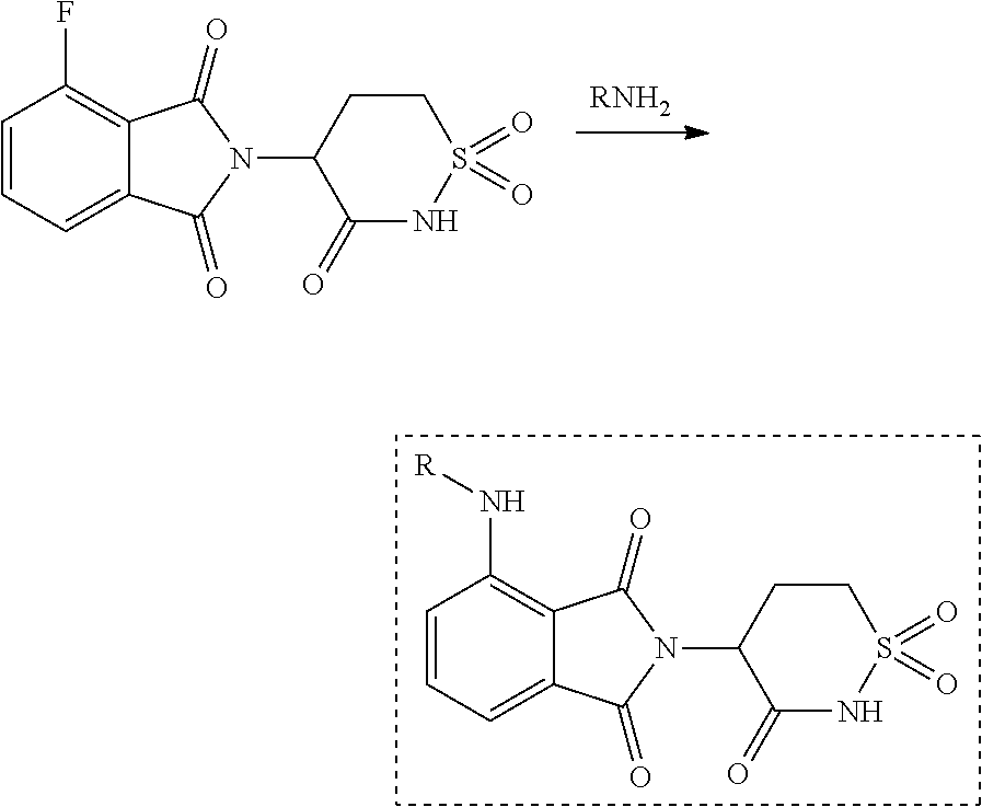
C1=CC=C2C(=C1N[R])C(=O)N(C1C(=O)NS(=O)(=O)CC1)C2=O.C1=CC=C2C(=C1F)C(=O)N(C1C(=O)NS(=O)(=O)CC1)C2=O.[RNH2]
